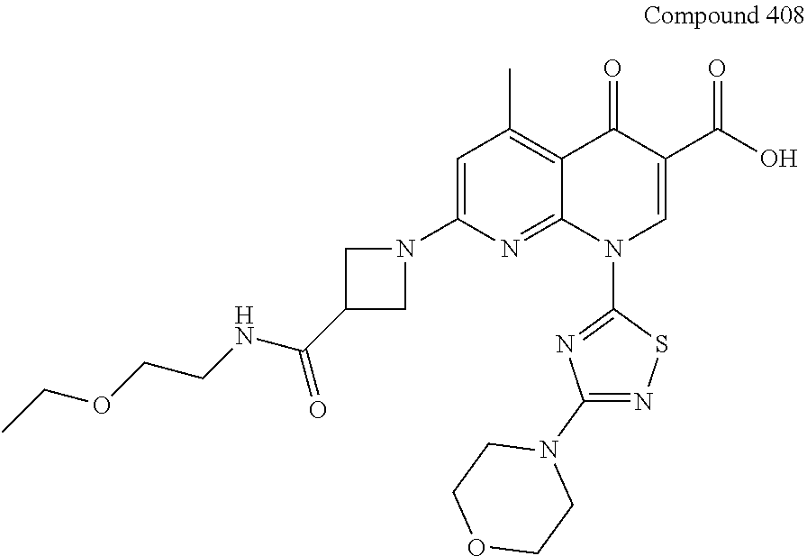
C1=C(N2CC(C(NCCOCC)=O)C2)N=C2C(=C1C)C(=O)C(C(=O)O)=CN2C1=NC(N2CCOCC2)=NS1
